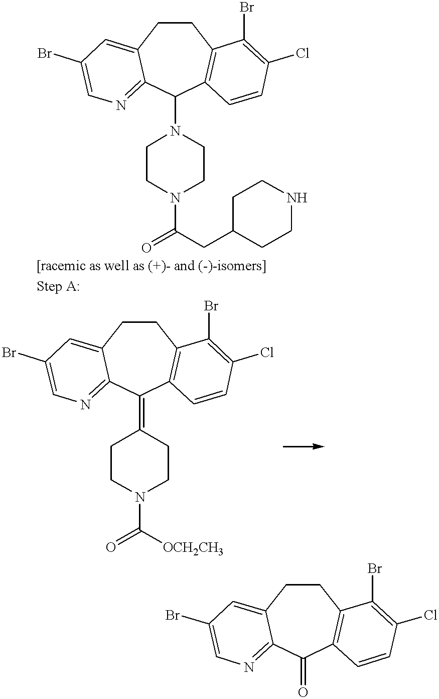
C1CC2=CC(Br)=CN=C2C(N2CCN(C(=O)CC3CCNCC3)CC2)C2=C1C(Br)=C(Cl)C=C2.C1CC2=CC(Br)=CN=C2C(=C2CCN(C(=O)[OCH2CH3])CC2)C2=C1C(Br)=C(Cl)C=C2.C1CC2=CC(Br)=CN=C2C(=O)C2=C1C(Br)=C(Cl)C=C2
